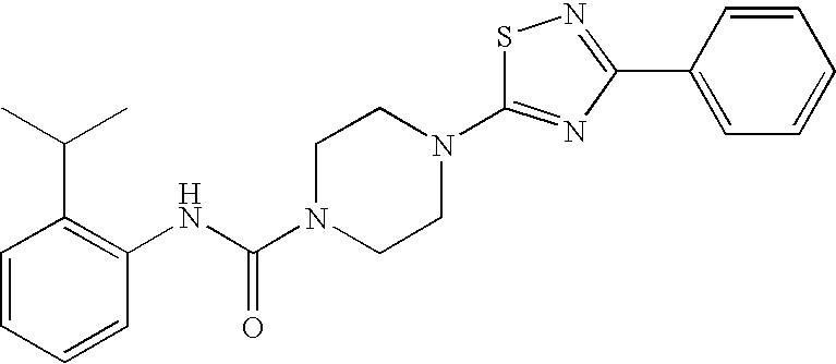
S1C(N2CCN(C(NC3=C(C(C)C)C=CC=C3)=O)CC2)=NC(C2=CC=CC=C2)=N1
